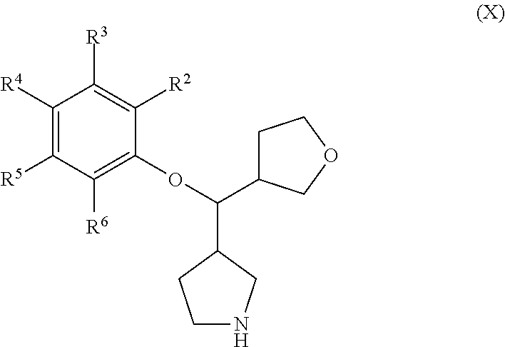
C1([R4])=C([R5])C([R6])=C(OC(C2CCNC2)C2CCOC2)C([R2])=C1[R3]
